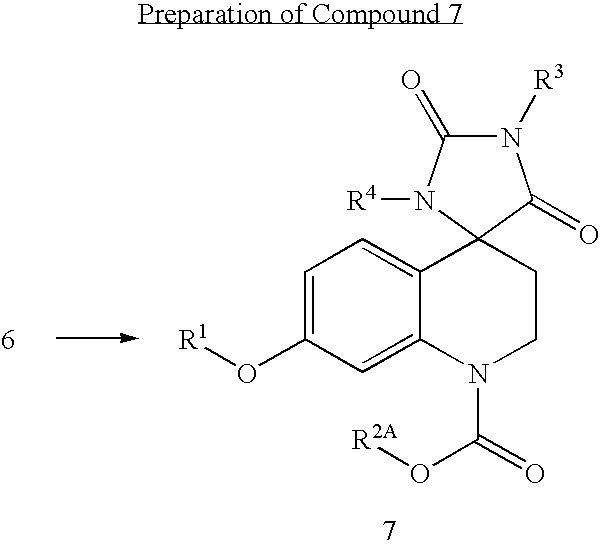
N1([R3])C(=O)N([R4])C2(C1=O)C1=CC=C(O[R1])C=C1N(C(=O)O[R2A])CC2
